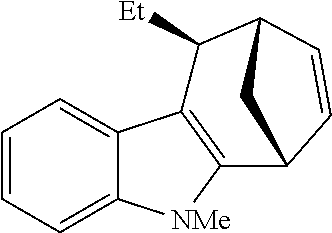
C1=CC=C2C(=C1)C1=C([NMe]2)C2C=CC(C1[Et])C2
